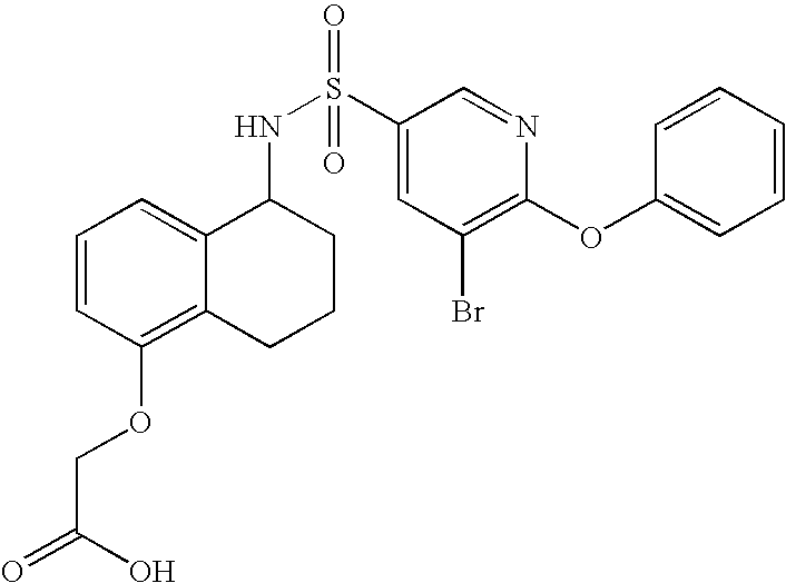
C1=CC(OCC(=O)O)=C2C(=C1)C(NS(C1=CC(Br)=C(OC3=CC=CC=C3)N=C1)(=O)=O)CCC2
